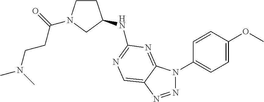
N(C1=NC=C2C(=N1)N(C1=CC=C(OC)C=C1)N=N2)C1CCN(C(=O)CCN(C)C)C1
